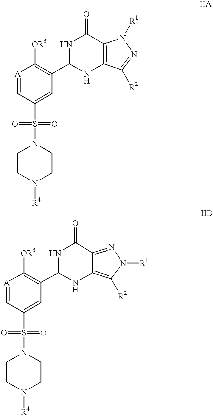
C1(C2NC(=O)C3=C(C([R2])=NN3[R1])N2)=C([OR3])[A]=CC(S(=O)(=O)N2CCN([R4])CC2)=C1.C1(C2NC(=O)C3=NN([R1])C([R2])=C3N2)=C([OR3])[A]=CC(S(=O)(=O)N2CCN([R4])CC2)=C1
